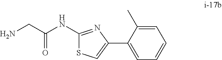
C(C(NC1=NC(C2=CC=CC=C2C)=CS1)=O)N
